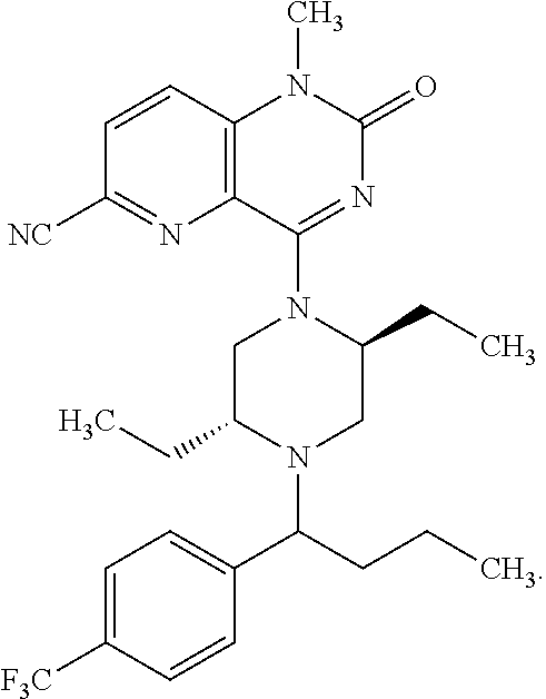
C1=CC2=C(N=C1[NC])C(N1CC(CC)N(C(CCC)C3=CC=C([F3C])C=C3)CC1CC)=NC(=O)N2C
